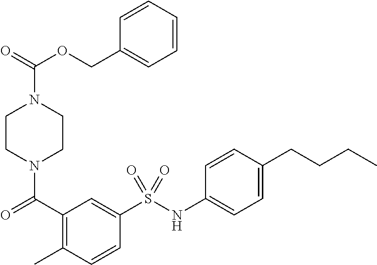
C1CN(C(=O)C2=C(C)C=CC(S(NC3=CC=C(CCCC)C=C3)(=O)=O)=C2)CCN1C(OCC1=CC=CC=C1)=O
